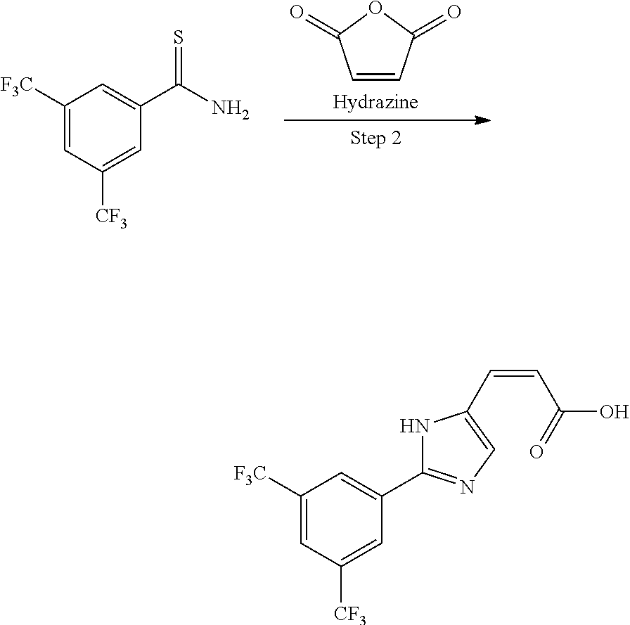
C1([F3C])=CC([CF3])=CC(C(N)=S)=C1.C1=CC(=O)OC1=O.C1([F3C])=CC([CF3])=CC(C2=NC=C(C=CC(=O)O)N2)=C1
